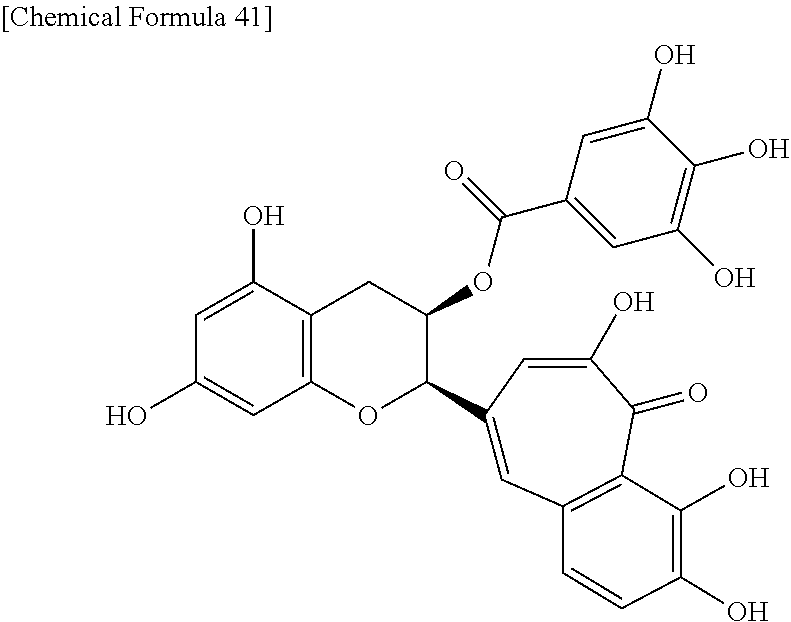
C12=C(OC(C3=CC4=C(C(=O)C(O)=C3)C(O)=C(O)C=C4)C(OC(C3=CC(O)=C(O)C(O)=C3)=O)C1)C=C(O)C=C2O
